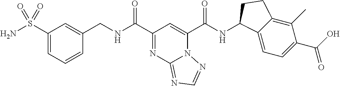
N12C(C(NC3C4=CC=C(C(O)=O)C(C)=C4CC3)=O)=CC(C(NCC3=CC(S(N)(=O)=O)=CC=C3)=O)=NC1=NC=N2
